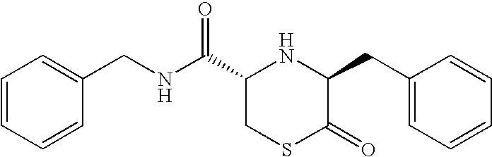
C1=CC=CC(CNC(C2NC(CC3=CC=CC=C3)C(=O)SC2)=O)=C1
